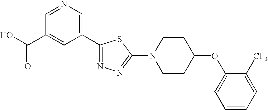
OC(C1=CC(C2=NN=C(N3CCC(OC4=CC=CC=C4[CF3])CC3)S2)=CN=C1)=O
